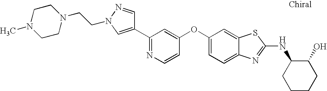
N1=C(C2=CN(CCN3CCN(C)CC3)N=C2)C=C(OC2=CC=C3C(=C2)SC(NC2CCCCC2O)=N3)C=C1
